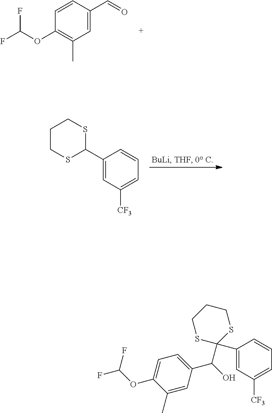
C1=C(C=O)C=CC(OC(F)F)=C1C.C1(C2SCCCS2)=CC([CF3])=CC=C1.C1(C)=CC(C(O)C2(C3=CC([CF3])=CC=C3)SCCCS2)=CC=C1OC(F)F
